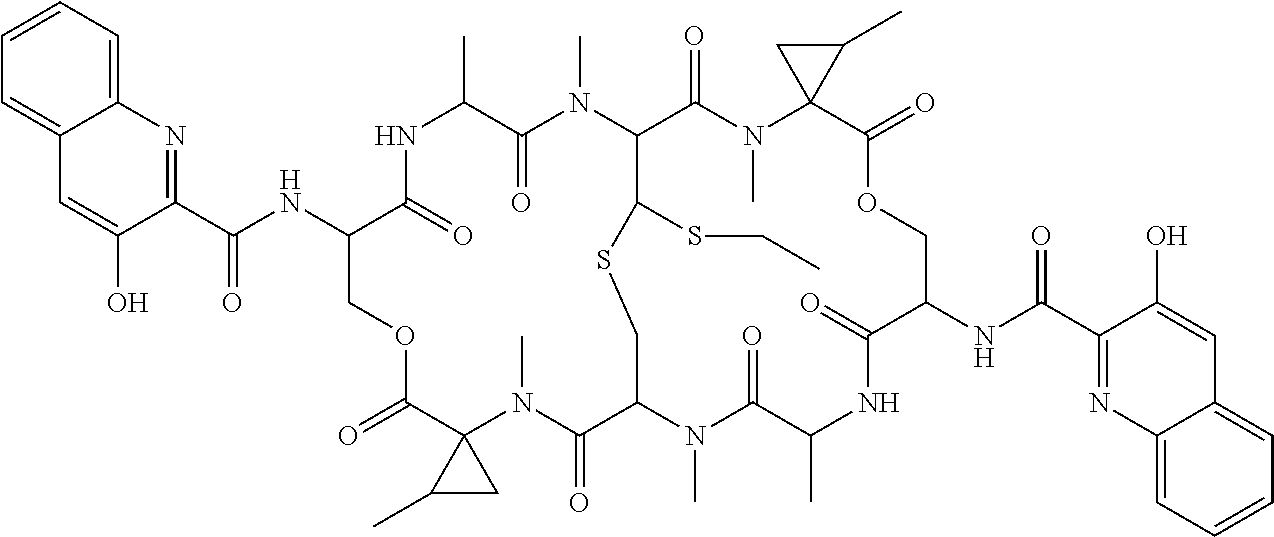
C12=CC=CC=C1C=C(O)C(C(NC1C(=O)NC(C)C(=O)N(C)C3C(=O)N(C)C4(C(=O)OCC(NC(C5=NC6=CC=CC=C6C=C5O)=O)C(=O)NC(C)C(=O)N(C)C(C(=O)N(C)C5(C(=O)OC1)C(C)C5)CSC3SCC)C(C)C4)=O)=N2
